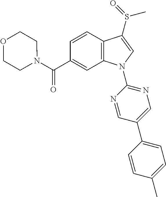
C(C1=CC2=C(C=C1)C(S(C)=O)=CN2C1=NC=C(C2=CC=C(C)C=C2)C=N1)(=O)N1CCOCC1
